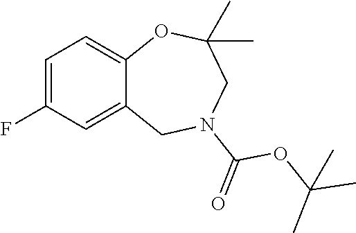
C1=C(F)C=C2C(=C1)OC(C)(C)CN(C(=O)OC(C)(C)C)C2
